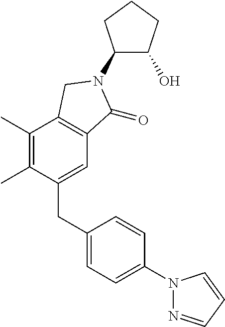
C1(CC2=CC=C(N3N=CC=C3)C=C2)=CC2=C(C(C)=C1C)CN(C1C(O)CCC1)C2=O
